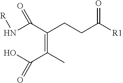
OC(C(C)=C(C(N[R])=O)CCC([R1])=O)=O
